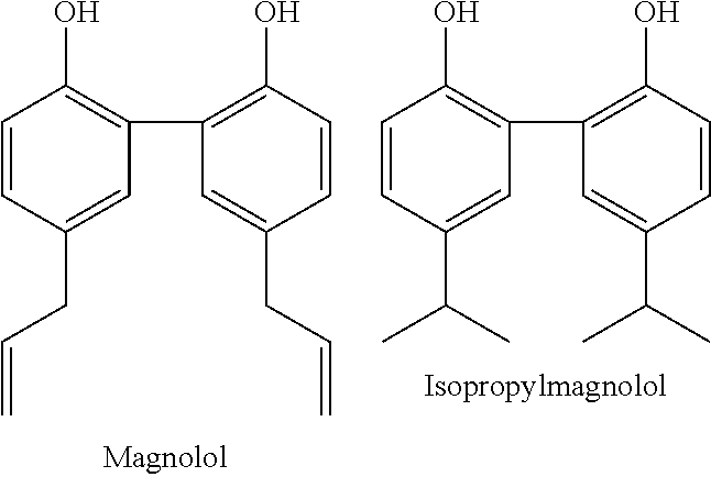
C1=CC(CC=C)=CC(C2=C(O)C=CC(CC=C)=C2)=C1O.C1=CC(C(C)C)=CC(C2=C(O)C=CC(C(C)C)=C2)=C1O
